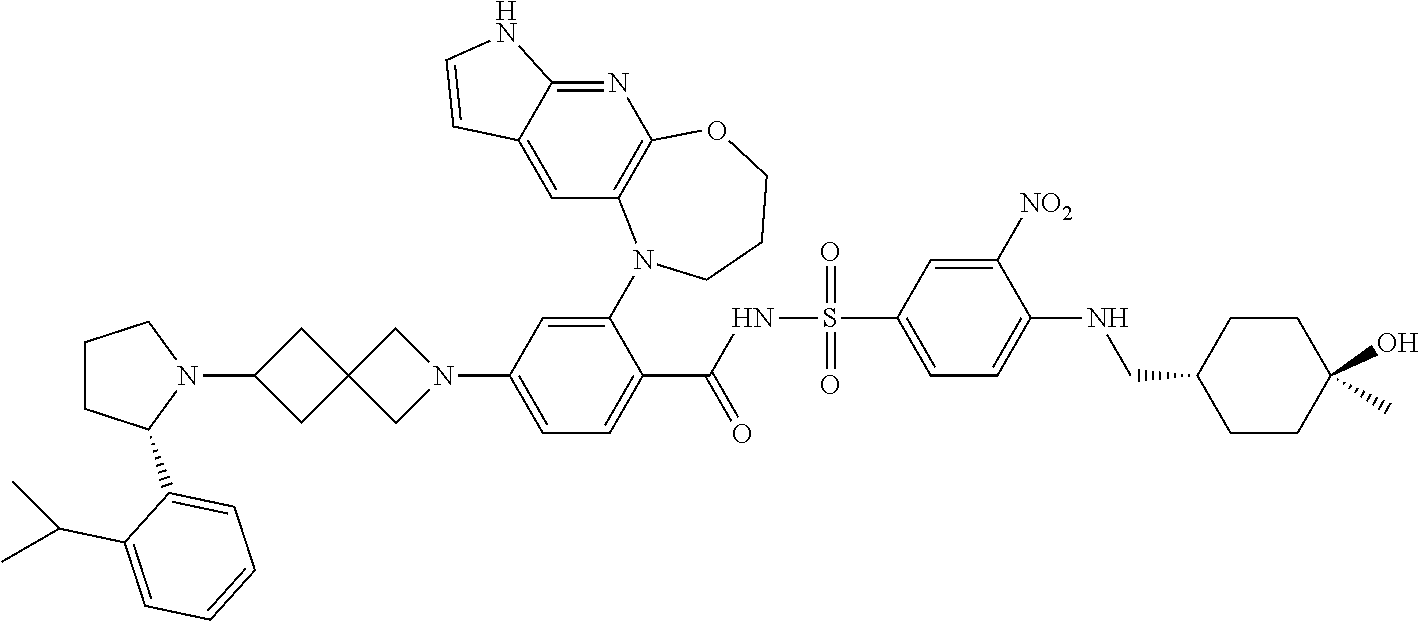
N1(C2CC3(C2)CN(C2=CC=C(C(NS(=O)(=O)C4=CC=C(NCC5CCC(O)(C)CC5)C([NO2])=C4)=O)C(N4C5=C(N=C6C(=C5)C=CN6)OCCC4)=C2)C3)CCCC1C1=CC=CC=C1C(C)C
